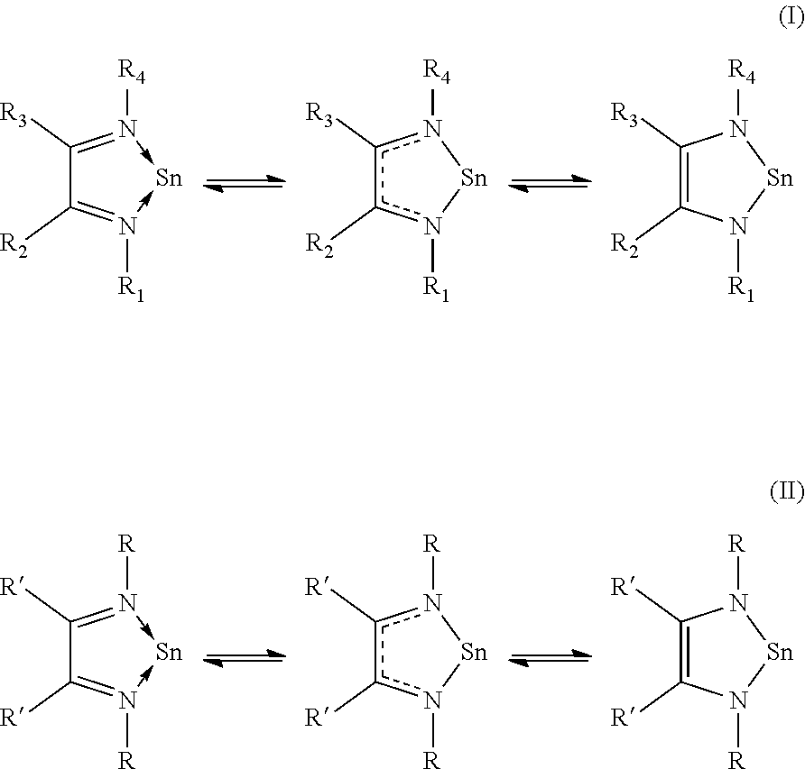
C1([R3])=N([R4])->[Sn]-N([R1])=C1[R2].c1([R3])c([R2])n([R1])[Sn]n1[R4].C1([R3])=C([R2])N([R1])[Sn]N1[R4].C1([R])=N([R])->[Sn]-N([R])=C1[R].c1([R])c([R])n([R])[Sn]n1[R].C1([R])=C([R])N([R])[Sn]N1[R]
